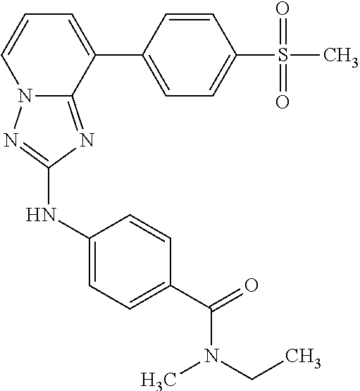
C1(NC2=NN3C(=N2)C(C2=CC=C(S(C)(=O)=O)C=C2)=CC=C3)=CC=C(C(=O)N(C)CC)C=C1
